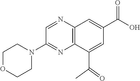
C1OCCN(C2=NC3=C(N=C2)C=C(C(O)=O)C=C3C(C)=O)C1
